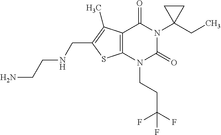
C12=C(N(CCC(F)(F)F)C(=O)N(C3(CC)CC3)C1=O)SC(CNCCN)=C2C
